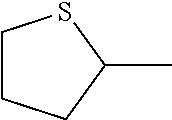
C1CCC(C)S1
